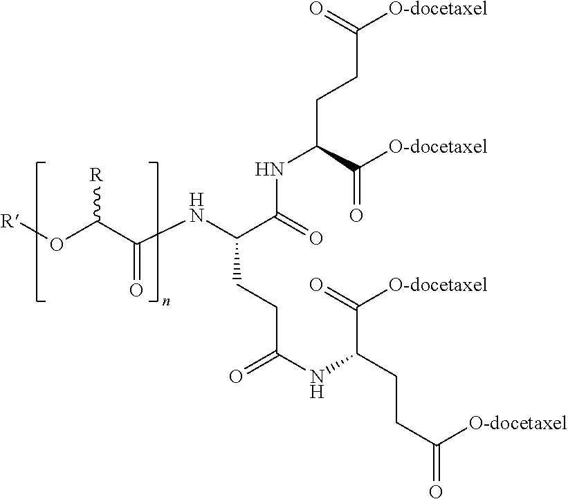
[R]OC(C(=O)NC(C(=O)NC(C(=O)[O-docetaxel])CCC(=O)[O-docetaxel])CCC(=O)NC(C(=O)[O-docetaxel])CCC(=O)[O-docetaxel])[R]
